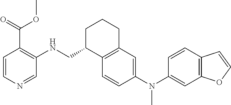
C1C(CNC2=C(C(=O)OC)C=CN=C2)C2=C(CC1)C=C(N(C1=CC3=C(C=C1)C=CO3)C)C=C2
